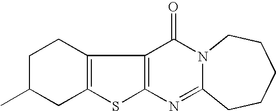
C1C(C)CC2=C(C1)C1=C(S2)N=C2N(C1=O)CCCCC2
